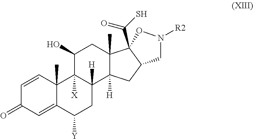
C1=CC2(C)C(=CC1=O)C([Y])CC1([H])C2([X])C(O)CC2(C)C1([H])CC1CN([R2])OC21C(=O)S
